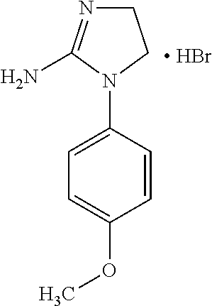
C1=CC(N2CCN=C2N)=CC=C1OC.[ HBr]
